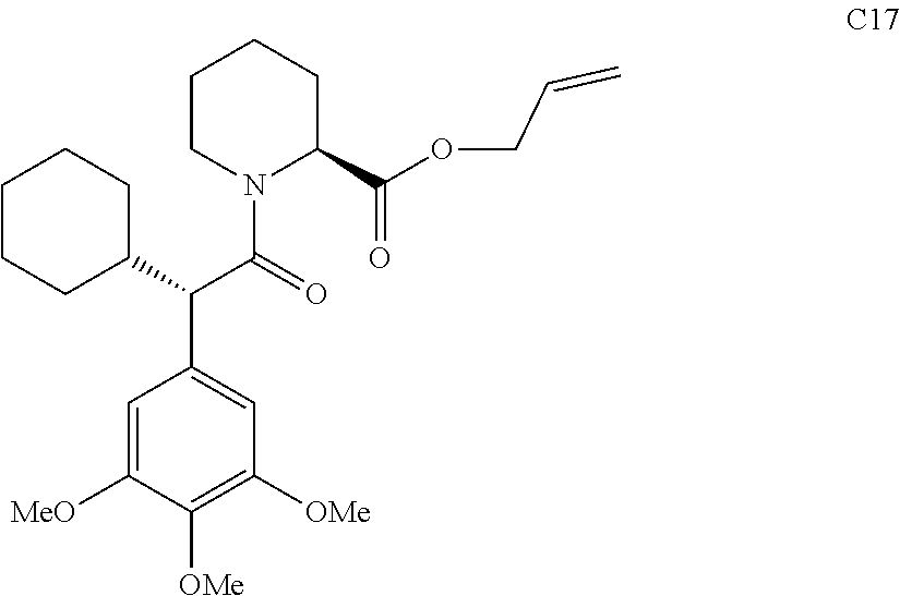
C1CN(C(=O)C(C2=CC([OMe])=C([OMe])C([MeO])=C2)C2CCCCC2)C(C(OCC=C)=O)CC1
